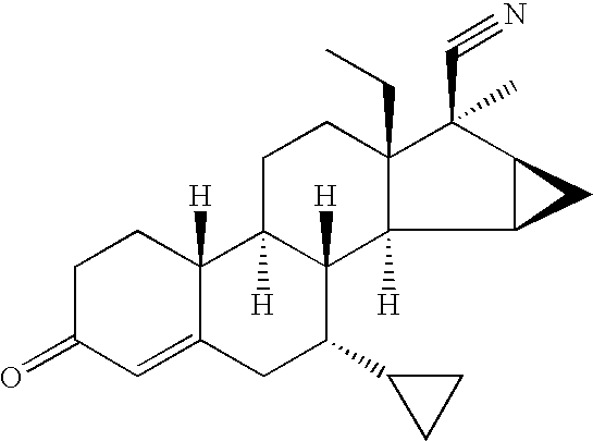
C1C2([H])C([H])(C3([H])C(CC)(C1)C(C#N)(C)C1C3C1)C(C1CC1)CC1=CC(=O)CCC21[H]
